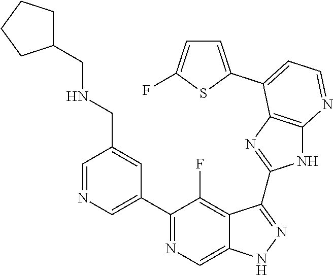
C1=NC=C(C2=NC=C3C(=C2F)C(C2=NC4=C(N2)N=CC=C4C2=CC=C(F)S2)=NN3)C=C1CNCC1CCCC1
